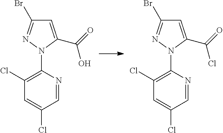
C1(Cl)=C(N2C(C(O)=O)=CC(Br)=N2)N=CC(Cl)=C1.C1(Cl)=C(N2C(C(Cl)=O)=CC(Br)=N2)N=CC(Cl)=C1
